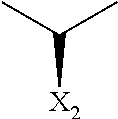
[X2]C(C)C
